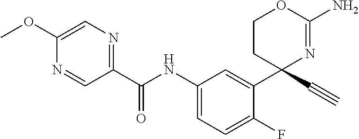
C1(C(NC2=CC=C(F)C(C3(C#C)N=C(N)OCC3)=C2)=O)=NC=C(OC)N=C1
